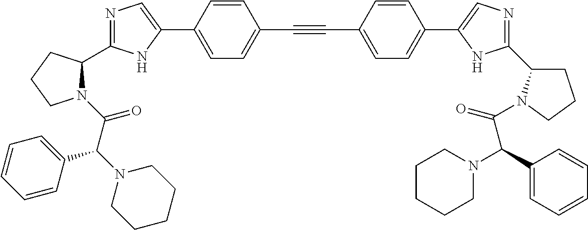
N1=C(C2N(C(C(N3CCCCC3)C3=CC=CC=C3)=O)CCC2)NC(C2=CC=C(C#CC3=CC=C(C4=CN=C(C5CCCN5C(=O)C(N5CCCCC5)C5=CC=CC=C5)N4)C=C3)C=C2)=C1
